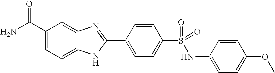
C1(C(N)=O)=CC=C2C(=C1)N=C(C1=CC=C(S(=O)(NC3=CC=C(OC)C=C3)=O)C=C1)N2
